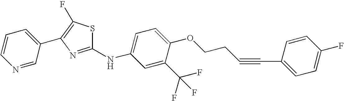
C1=CC=C(C2=C(F)SC(NC3=CC=C(OCCC#CC4=CC=C(F)C=C4)C(C(F)(F)F)=C3)=N2)C=N1
